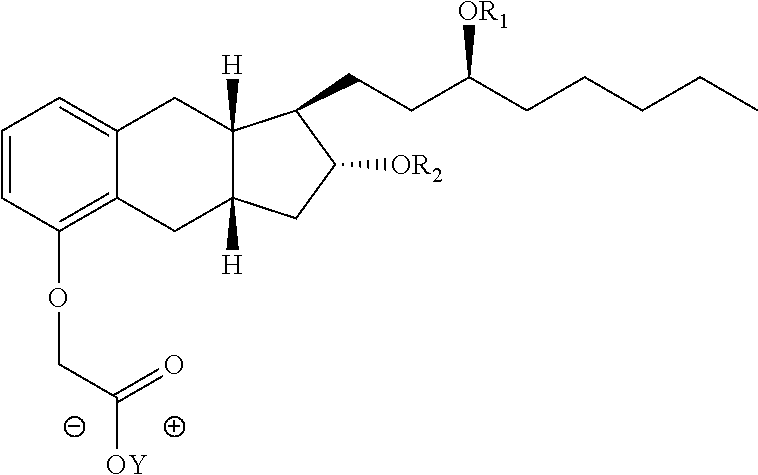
C1=CC(OCC(=O)[OY])=C2C(=C1)CC1([H])C([H])(C2)CC([OR2])C1CCC(CCCCC)[OR1]
